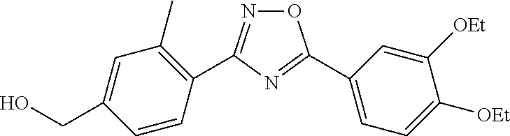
N1=C(C2=C(C)C=C(CO)C=C2)N=C(C2=CC=C([OEt])C([OEt])=C2)O1
